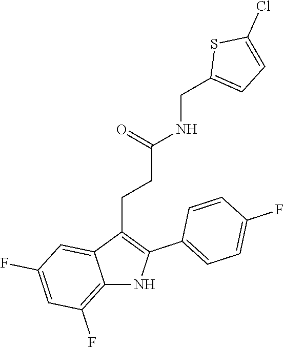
C1=C(Cl)SC(CNC(CCC2=C(C3=CC=C(F)C=C3)NC3=C(F)C=C(F)C=C23)=O)=C1
